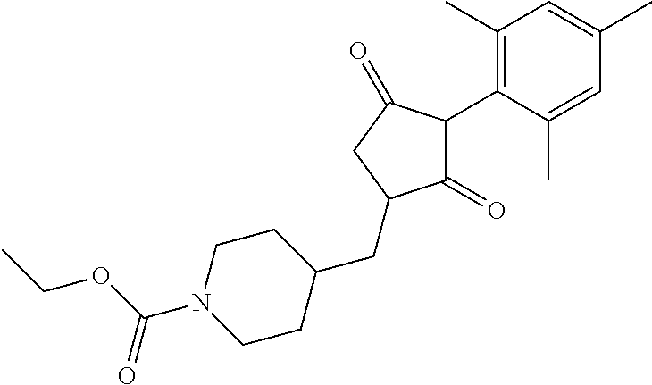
C1(=O)C(C2=C(C)C=C(C)C=C2C)C(=O)CC1CC1CCN(C(OCC)=O)CC1
